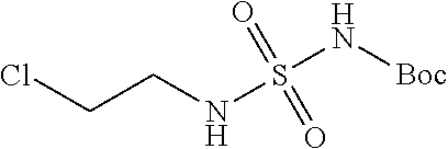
C(CNS(N[Boc])(=O)=O)Cl
